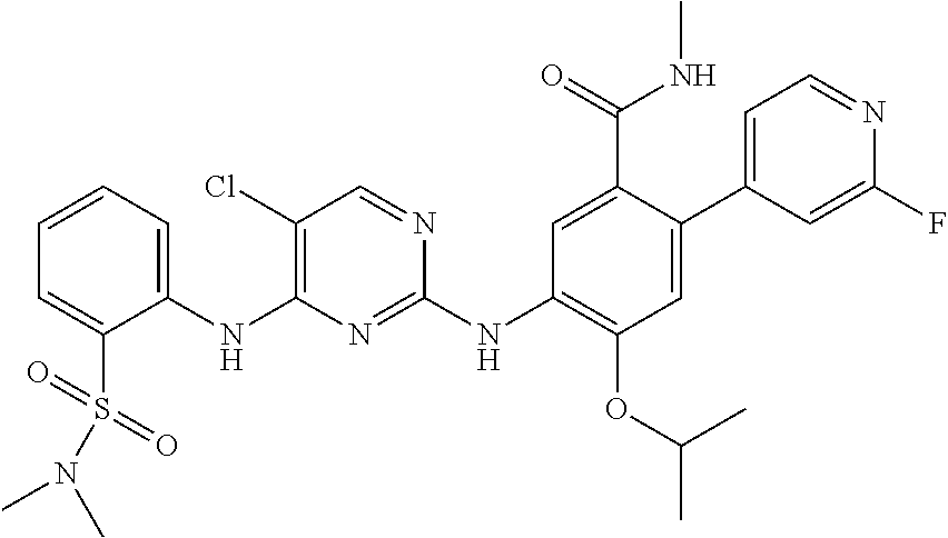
C1(NC2=C(Cl)C=NC(NC3=C(OC(C)C)C=C(C4=CC=NC(F)=C4)C(C(=O)NC)=C3)=N2)=CC=CC=C1S(=O)(=O)N(C)C
